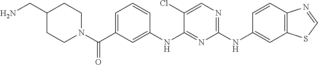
C12=C(SC=N1)C=C(NC1=NC=C(Cl)C(NC3=CC(C(N4CCC(CN)CC4)=O)=CC=C3)=N1)C=C2
